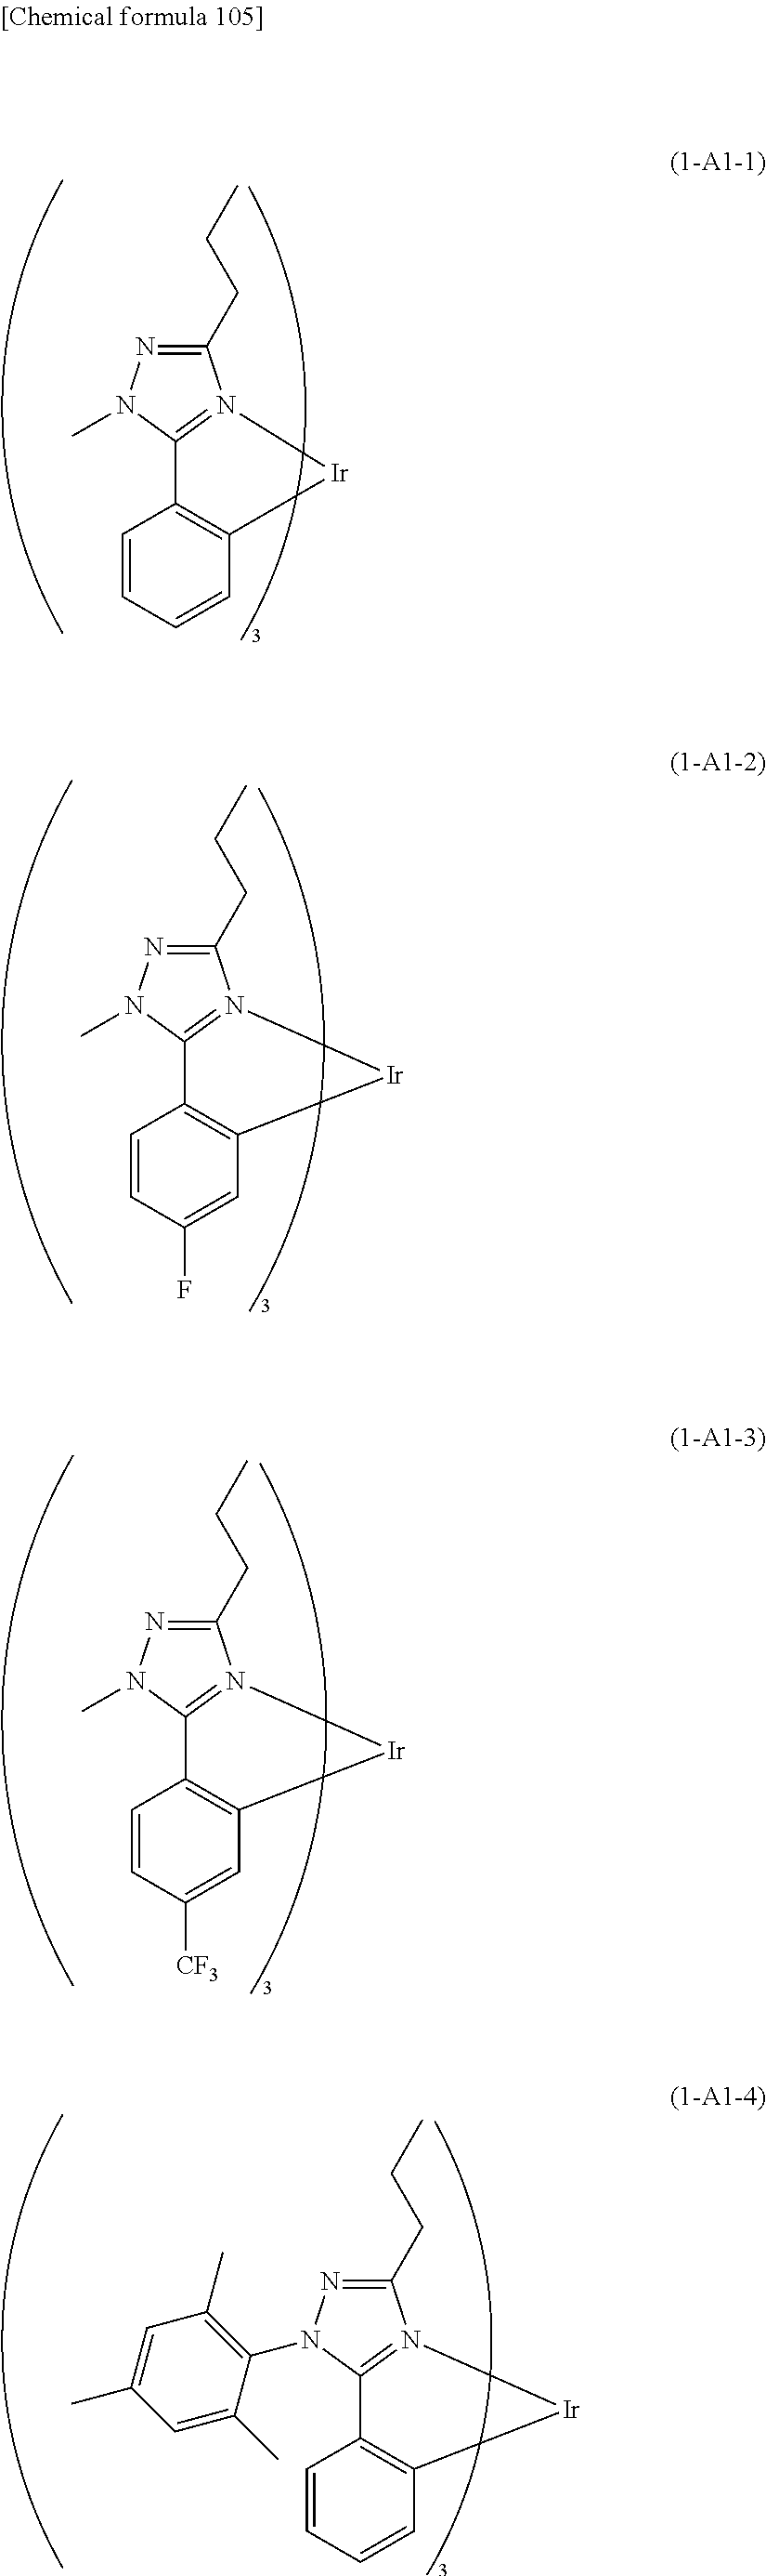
C1(CCC)=NN(C)C2=N1[Ir]C1=C2C=CC=C1.C1(CCC)=NN(C)C2=N1[Ir]C1=C2C=CC(F)=C1.C1(CCC)=NN(C)C2=N1[Ir]C1=C2C=CC([CF3])=C1.C1(CCC)=NN(C2=C(C)C=C(C)C=C2C)C2=N1[Ir]C1=C2C=CC=C1
